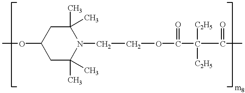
COC1CC(C)(C)N(CCOC(C(C(C)=O)([C2H5])[C2H5])=O)C(C)(C)C1
